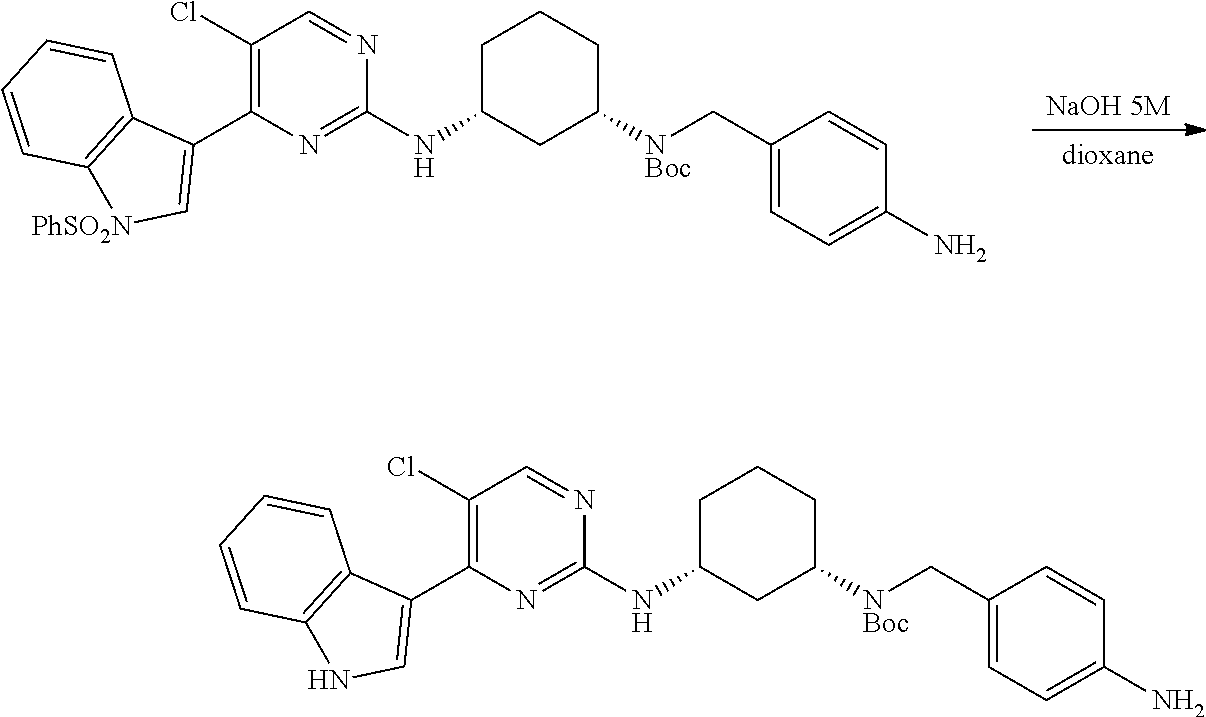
[NaOH 5M].[dioxane].C1C(NC2=NC(C3=C[PhSO2N]C4=C3C=CC=C4)=C(Cl)C=N2)CC([NBoc]CC2=CC=C(N)C=C2)CC1.C1C(NC2=NC(C3=CNC4=C3C=CC=C4)=C(Cl)C=N2)CC([NBoc]CC2=CC=C(N)C=C2)CC1
